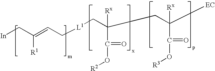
[In]CC(=CC[L1]CC(CC([EC])([Rx])C(O[R3])=O)(C(O[R2])=O)[Rx])[R1]
